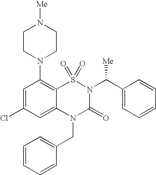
C1=C(Cl)C=C2C(=C1N1CCN([Me])CC1)S(=O)(=O)N(C(C1=CC=CC=C1)[Me])C(=O)N2CC1=CC=CC=C1
